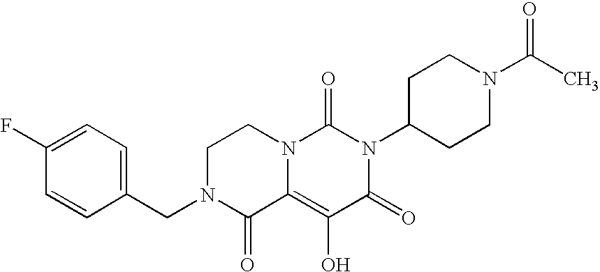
C1(CN2C(=O)C3=C(O)C(=O)N(C4CCN(C(C)=O)CC4)C(=O)N3CC2)=CC=C(F)C=C1
